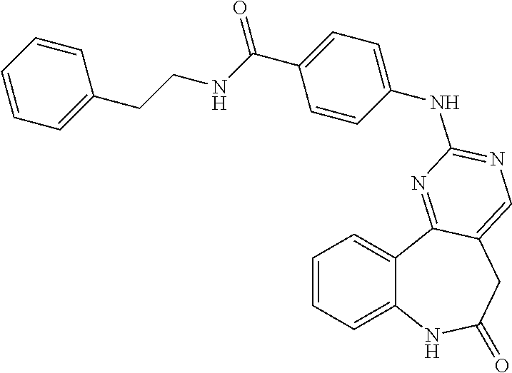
C1=CC=C2C(=C1)C1=NC(NC3=CC=C(C(=O)NCCC4=CC=CC=C4)C=C3)=NC=C1CC(=O)N2
